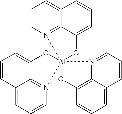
C1=CN2=C3C(=C1)C=CC=C3O[Al]213(N2=CC=CC4=CC=CC(=C24)O1)N1=C2C(=CC=C1)C=CC=C2O3
